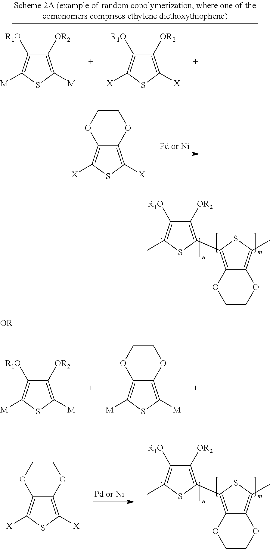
C1([OR2])=C([M])SC([M])=C1[R1O].C12=C([M])SC([M])=C1OCCO2.C12=C([X])SC([X])=C1OCCO2.C1([OR2])=C(C2=C3C(=C(C)S2)OCCO3)SC(C)=C1[R1O].C1([OR2])=C(C2=C3C(=C(C)S2)OCCO3)SC(C)=C1[R1O].C12=C([X])SC([X])=C1OCCO2.C1([OR2])=C([M])SC([M])=C1[R1O].C1([OR2])=C([X])SC([X])=C1[R1O]
